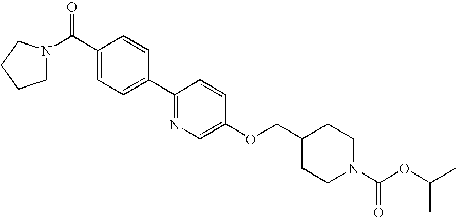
C(C1=CC=C(C2=NC=C(OCC3CCN(C(=O)OC(C)C)CC3)C=C2)C=C1)(N1CCCC1)=O
